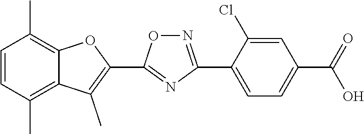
C1=CC(C)=C2C(=C1C)OC(C1=NC(C3=CC=C(C(=O)O)C=C3Cl)=NO1)=C2C
